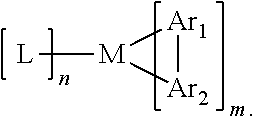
[L][M]1[Ar2][Ar1]1
